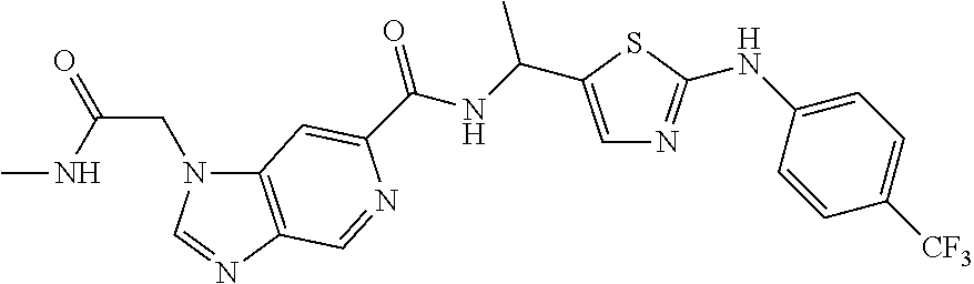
C1=C(C(NC(=O)C2=CC3=C(N=CN3CC(=O)NC)C=N2)C)SC(NC2=CC=C([CF3])C=C2)=N1
